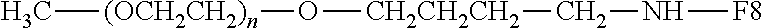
C[(OCH2CH2)n]O[CH2CH2CH2]CN[F8]
